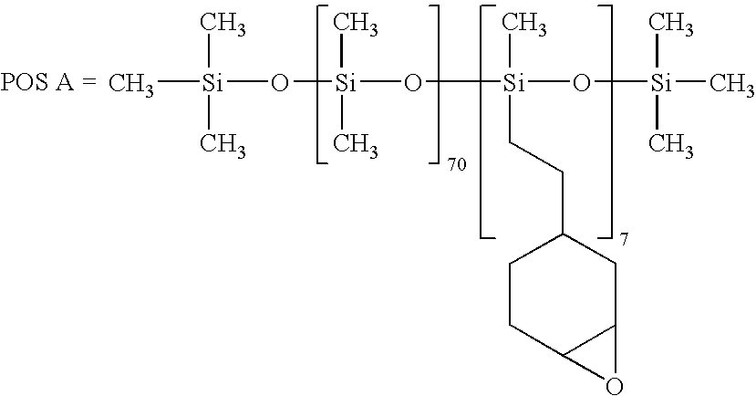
C[Si](C)(C)O[Si](C)(C)O[Si](C)(O[Si](C)(C)C)CCC1CCC2C(C1)O2
